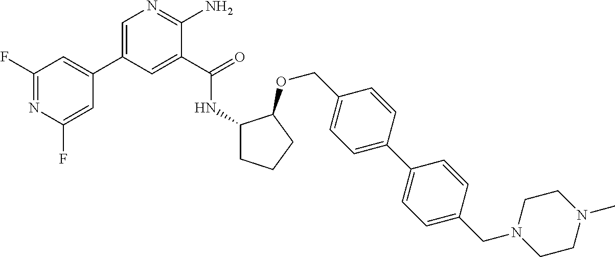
C1=C(C2=CC(F)=NC(F)=C2)C=C(C(=O)NC2CCCC2OCC2=CC=C(C3=CC=C(CN4CCN(C)CC4)C=C3)C=C2)C(N)=N1
